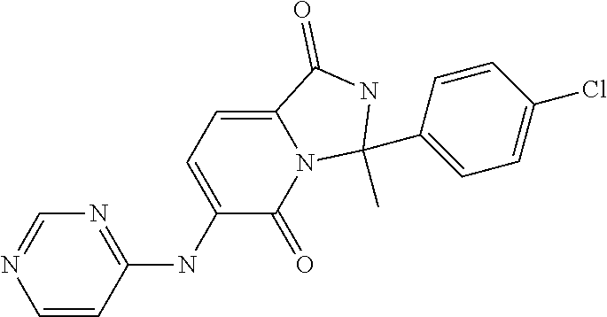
C1=CC(NC2=CC=C3N(C2=O)C(C)(C2=CC=C(Cl)C=C2)NC3=O)=NC=N1
